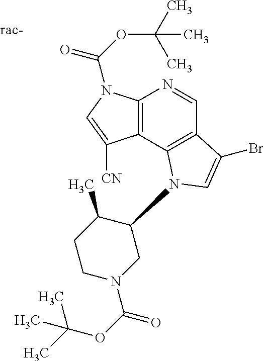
C12=C(C3=C(C=N1)C(Br)=CN3C1C(C)CCN(C(OC(C)(C)C)=O)C1)C([CN])=CN2C(OC(C)(C)C)=O
